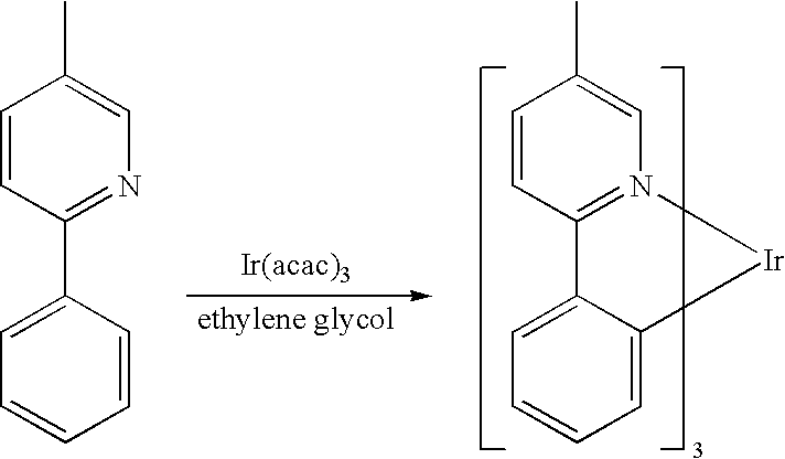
C1=CC2=N(C=C1C)[Ir]C1=CC=CC=C21.C1=CC(C2=CC=CC=C2)=NC=C1C
